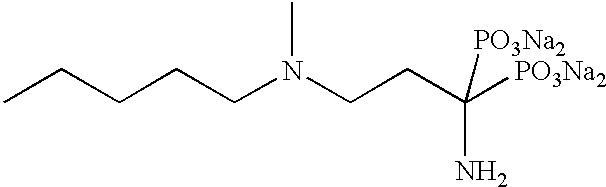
CCCCCN(CCC([PO3Na2])(N)[PO3Na2])C
